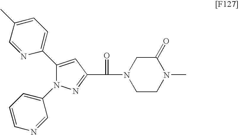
C1=C(C)C=NC(C2=CC(C(=O)N3CCN(C)C(=O)C3)=NN2C2=CC=CN=C2)=C1
